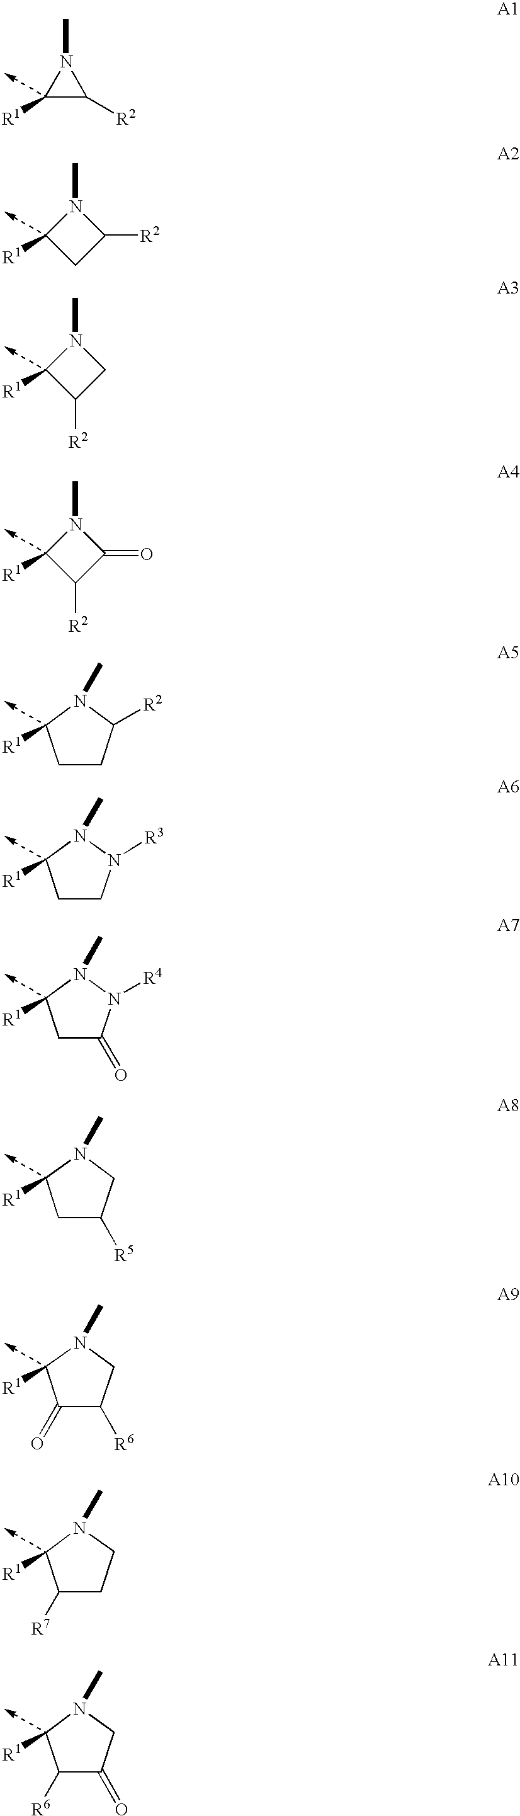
C1([R1])C([R2])N1C.C1C([R2])N(C)C1[R1].C1([R2])CN(C)C1[R1].C1([R2])C(=O)N(C)C1[R1].C1([R1])CCC([R2])N1C.C1([R1])CCN([R3])N1C.C1([R1])CC(=O)N([R4])N1C.C1([R1])CC([R5])CN1C.C1([R1])C(=O)C([R6])CN1C.C1([R1])C([R7])CCN1C.C1([R1])C([R6])C(=O)CN1C
